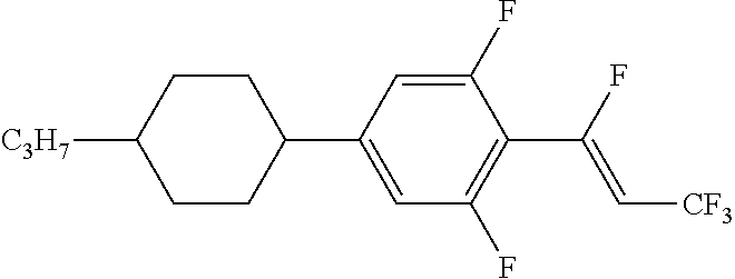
C1CC(C2=CC(F)=C(C(F)=C[CF3])C(F)=C2)CCC1[C3H7]
